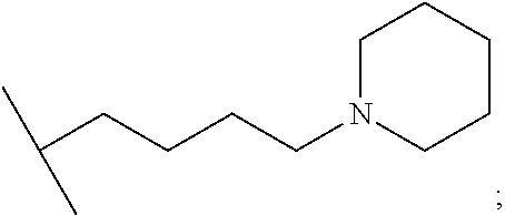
CC(CCCCN1CCCCC1)C
